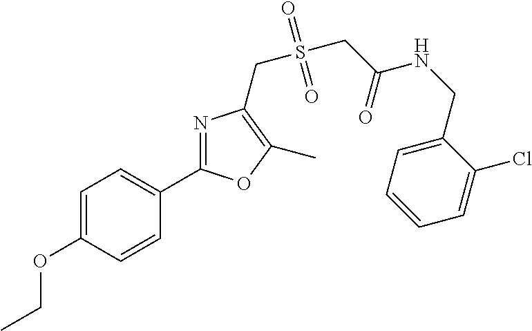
CCOC1=CC=C(C2=NC(CS(CC(NCC3=CC=CC=C3Cl)=O)(=O)=O)=C(C)O2)C=C1
